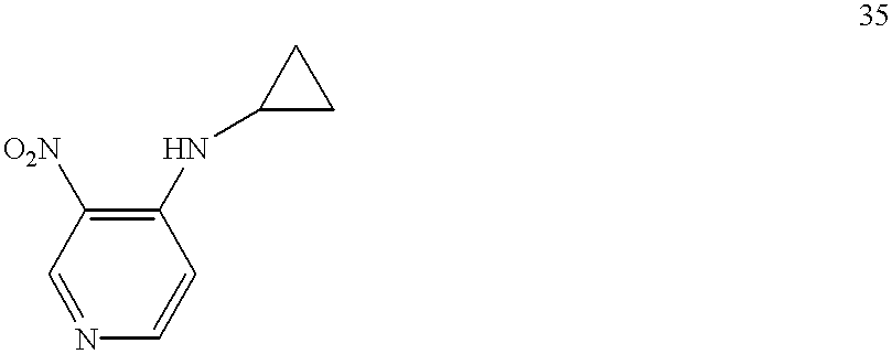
C1(NC2CC2)=C([O2N])C=NC=C1
